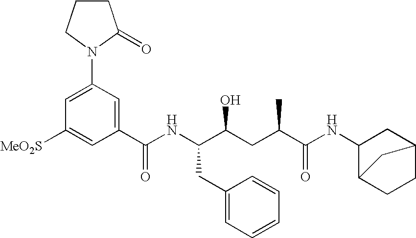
C1=C(N2CCCC2=O)C=C(C(NC(C(CC(C(NC2C3CCC(C2)C3)=O)C)O)CC2=CC=CC=C2)=O)C=C1[MeO2S]
